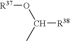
C([R38])(O[R37])C
